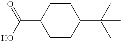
C1CC(C(C)(C)C)CCC1C(=O)O
